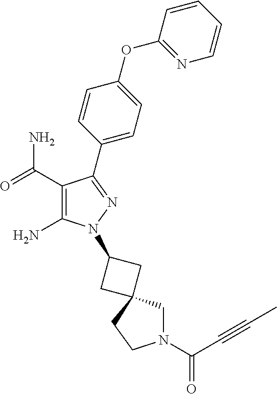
C1(C(=O)N)=C(N)N(C2CC3(C2)CN(C(C#CC)=O)CC3)N=C1C1=CC=C(OC2=NC=CC=C2)C=C1
